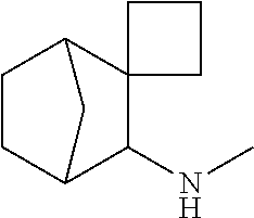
C1CC2C(NC)C3(C1C2)CCC3
